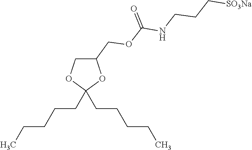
C1(COC(NCCC[SO3Na])=O)COC(CCCCC)(CCCCC)O1
